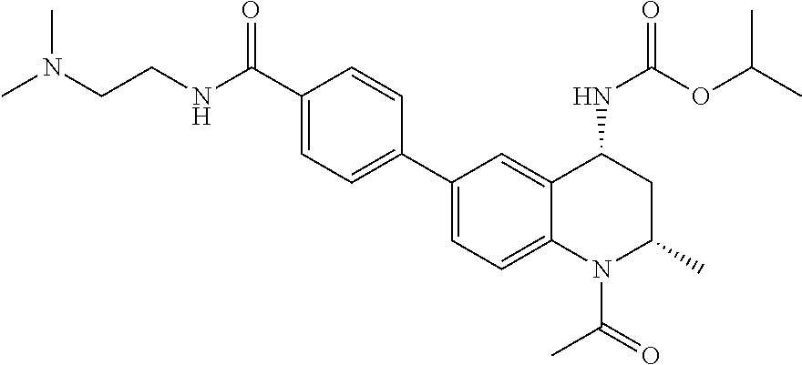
C1(C2=CC=C3C(=C2)C(NC(=O)OC(C)C)CC(C)N3C(=O)C)=CC=C(C(NCCN(C)C)=O)C=C1
